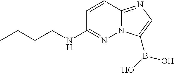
C1=CC2=NC=C(B(O)O)N2N=C1NCCCC
